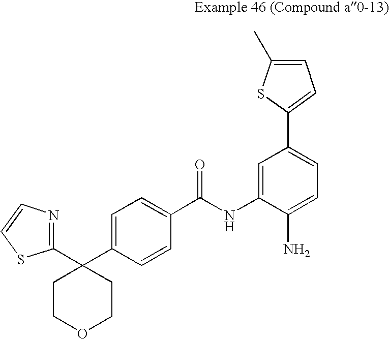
C1(C2(C3=CC=C(C(NC4=CC(C5=CC=C(C)S5)=CC=C4N)=O)C=C3)CCOCC2)=NC=CS1
